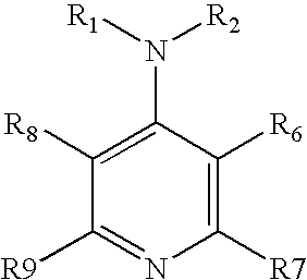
C1([R7])=C([R6])C(N([R1])[R2])=C([R8])C([R9])=N1
